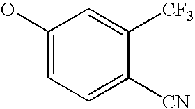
C1(O)=CC=C([CN])C([CF3])=C1
